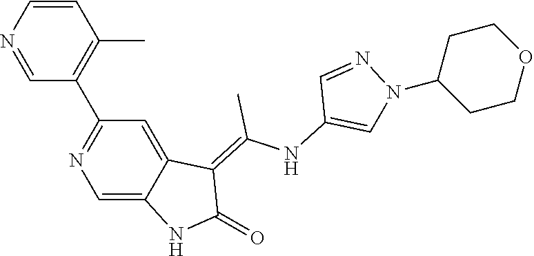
C1=CN=CC(C2=NC=C3C(=C2)C(=C(NC2=CN(C4CCOCC4)N=C2)C)C(=O)N3)=C1C
